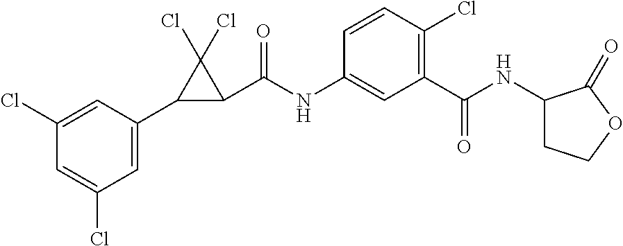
C1(C2C(C(NC3=CC(C(NC4CCOC4=O)=O)=C(Cl)C=C3)=O)C2(Cl)Cl)=CC(Cl)=CC(Cl)=C1
